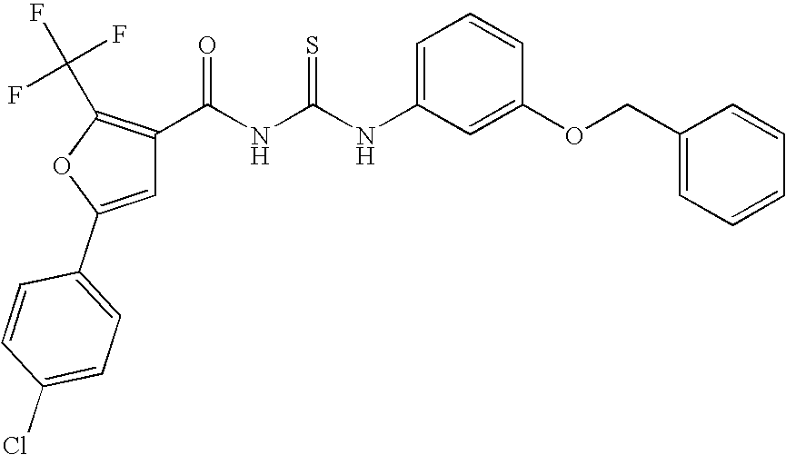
C1=C(NC(NC(=O)C2=C(C(F)(F)F)OC(C3=CC=C(Cl)C=C3)=C2)=S)C=C(OCC2=CC=CC=C2)C=C1
